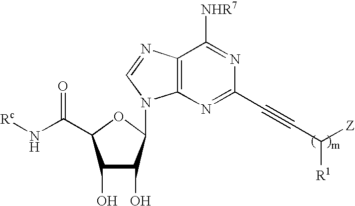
C1(O)C(O)C(N2C3=C(C([NHR7])=NC(C#CC([R1])[Z])=N3)N=C2)OC1C(N[Rc])=O
